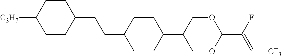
C1CC(CCC2CCC(C3COC(C(F)=C[CF3])OC3)CC2)CCC1[C3H7]
